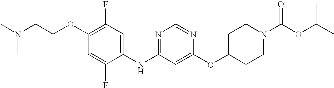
C1(OCCN(C)C)=C(F)C=C(NC2=NC=NC(OC3CCN(C(OC(C)C)=O)CC3)=C2)C(F)=C1
